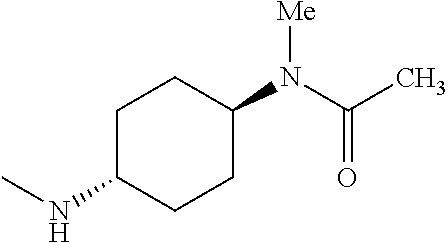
C1C(NC)CCC(N(C(=O)C)[Me])C1
